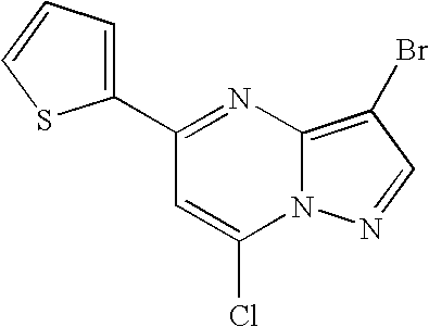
C1(C2=NC3=C(Br)C=NN3C(Cl)=C2)=CC=CS1
